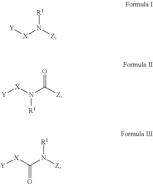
[R1]N([Z])[X][Y].O=C([Z])N([X][Y])[R1].[R1]N([Z])C([X][Y])=O
